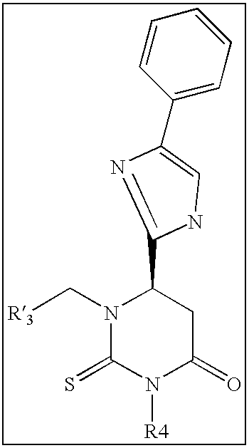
N1(C[R3])C(=S)N([R4])C(=O)CC1C1=NC(C2=CC=CC=C2)=CN1
